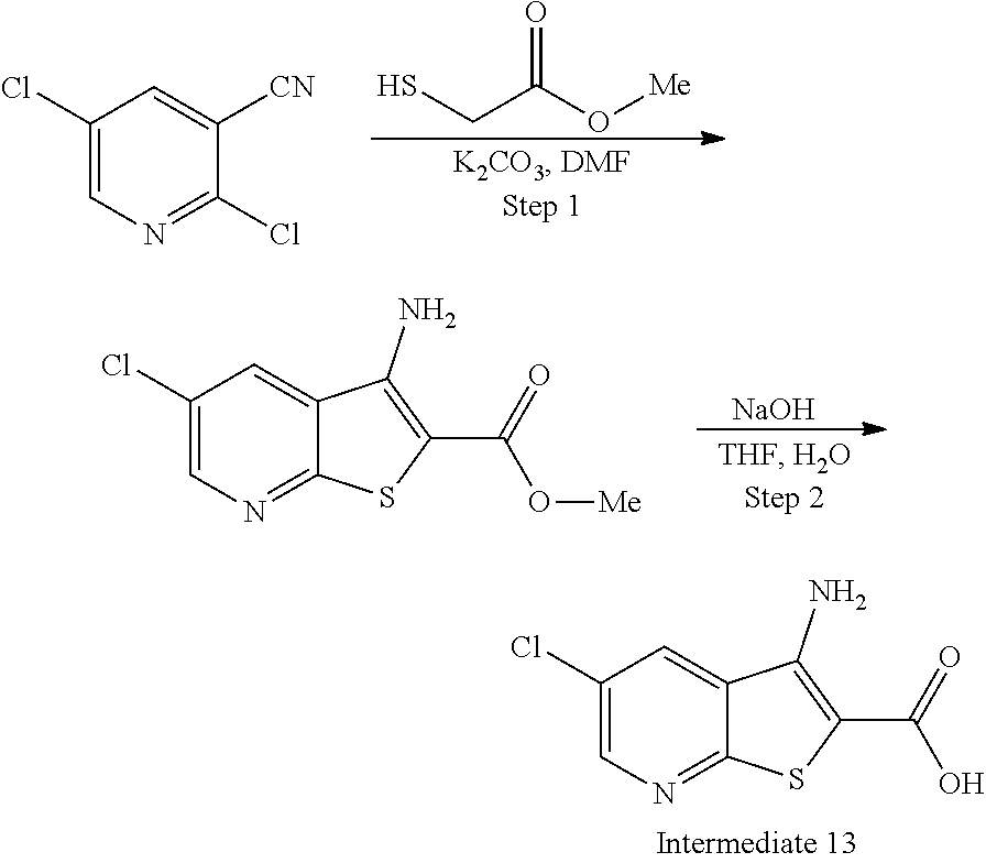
C1(Cl)=CN=C(Cl)C([CN])=C1.O=C(O[Me])CS.C1(Cl)=CN=C2C(=C1)C(N)=C(C(=O)O[Me])S2.[NaOH].C1(Cl)=CN=C2C(=C1)C(N)=C(C(=O)O)S2
